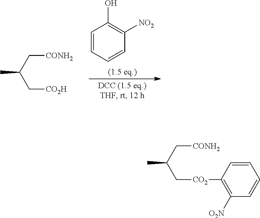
C1=CC=CC([NO2])=C1O.C(C(C[CO2H])C)[CONH2].C(C(C[CO2]C1=C([O2N])C=CC=C1)C)[CONH2]
